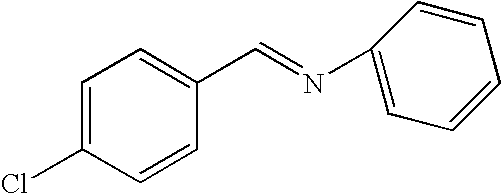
C1=C(Cl)C=CC(C=NC2=CC=CC=C2)=C1
